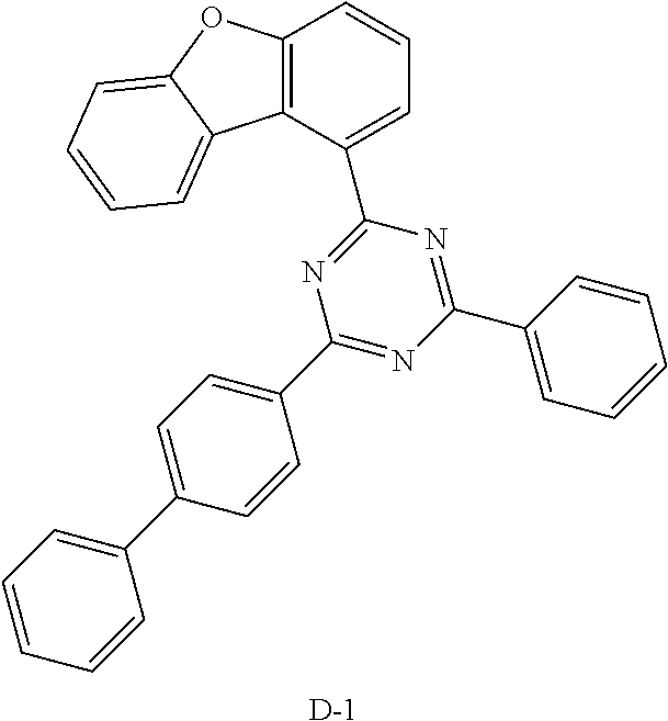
C1(C2=CC=CC=C2)=NC(C2=CC=CC3=C2C2=CC=CC=C2O3)=NC(C2=CC=C(C3=CC=CC=C3)C=C2)=N1.[D]
